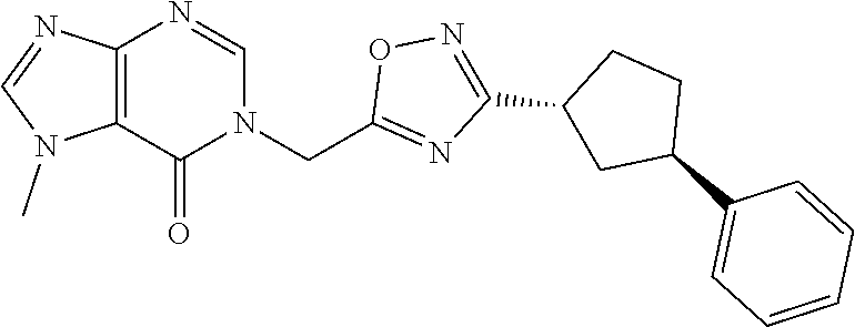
C12=C(C(=O)N(CC3=NC(C4CC(C5=CC=CC=C5)CC4)=NO3)C=N1)N(C)C=N2
